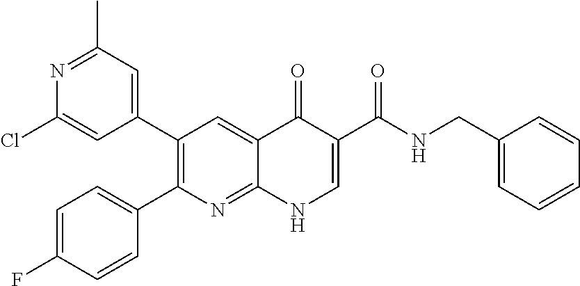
N1=C(C)C=C(C2=C(C3=CC=C(F)C=C3)N=C3C(=C2)C(=O)C(C(NCC2=CC=CC=C2)=O)=CN3)C=C1Cl
